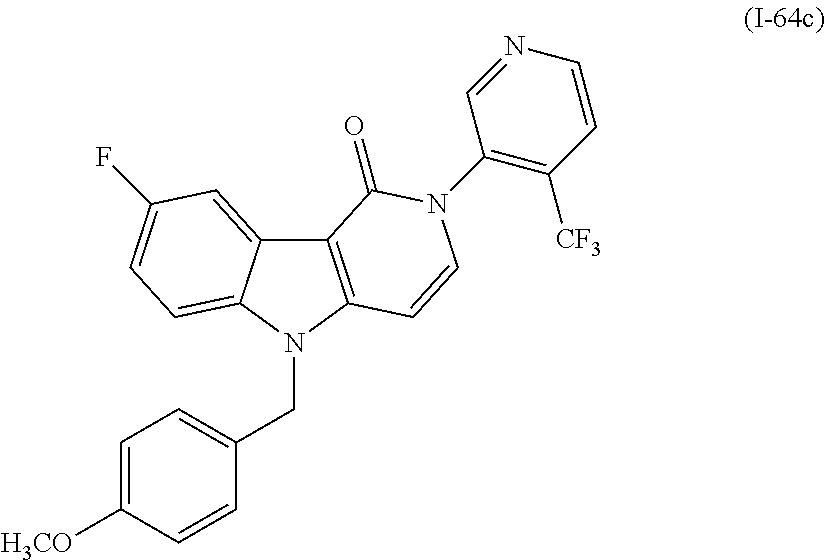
C12=C(N(CC3=CC=C([H3CO])C=C3)C3=CC=C(F)C=C13)C=CN(C1=C([CF3])C=CN=C1)C2=O
